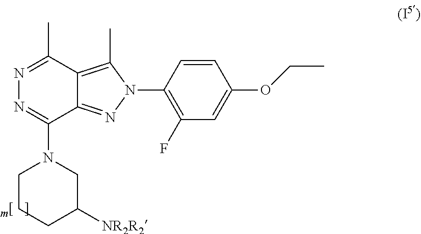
C12=NN(C3=C(F)C=C(OCC)C=C3)C(C)=C1C(C)=NN=C2N1CCCC([NR2R2])C1
